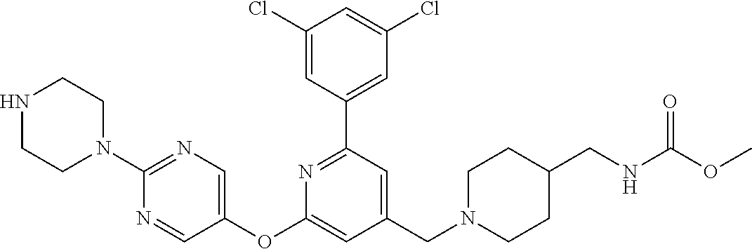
C1(Cl)=CC(C2=NC(OC3=CN=C(N4CCNCC4)N=C3)=CC(CN3CCC(CNC(=O)OC)CC3)=C2)=CC(Cl)=C1
